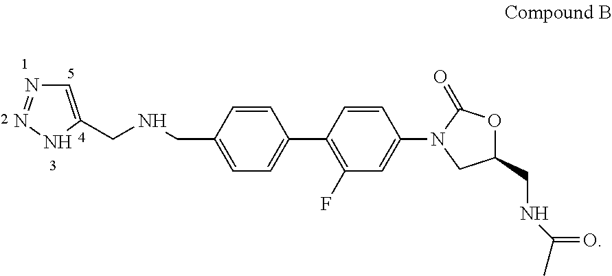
C1=C(CNCC2=CC=C(C3=C(F)C=C(N4CC(CNC(C)=O)OC4=O)C=C3)C=C2)NN=N1
